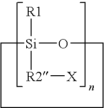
[R1][Si]1([R2][X])OCCCC1
